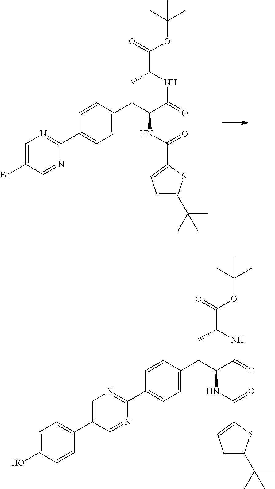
BrC1=CN=C(C2=CC=C(CC(NC(C3=CC=C(C(C)(C)C)S3)=O)C(NC(C(=O)OC(C)(C)C)C)=O)C=C2)N=C1.C1(C2=CN=C(C3=CC=C(CC(NC(C4=CC=C(C(C)(C)C)S4)=O)C(NC(C(=O)OC(C)(C)C)C)=O)C=C3)N=C2)=CC=C(O)C=C1
